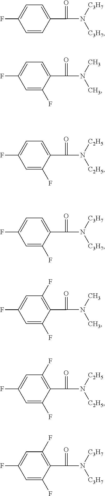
C1(C(=O)N([C3H7])[C3H7])=CC=C(F)C=C1.C1(C(=O)N(C)C)=CC=C(F)C=C1F.C1(C(=O)N([C2H5])[C2H5])=CC=C(F)C=C1F.C1(C(=O)N([C3H7])[C3H7])=CC=C(F)C=C1F.C1(C(=O)N(C)C)=C(F)C=C(F)C=C1F.C1(C(=O)N([C2H5])[C2H5])=C(F)C=C(F)C=C1F.C1(C(=O)N([C3H7])[C3H7])=C(F)C=C(F)C=C1F
